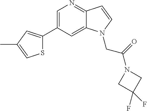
C1(C2=CC(C)=CS2)=CN=C2C(=C1)N(CC(=O)N1CC(F)(F)C1)C=C2
